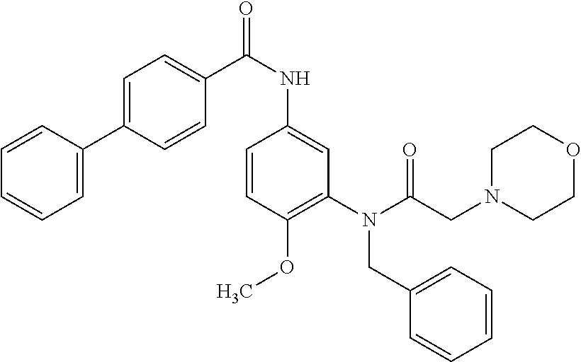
C1=C(C2=CC=C(C(NC3=CC(N(C(CN4CCOCC4)=O)CC4=CC=CC=C4)=C(OC)C=C3)=O)C=C2)C=CC=C1
